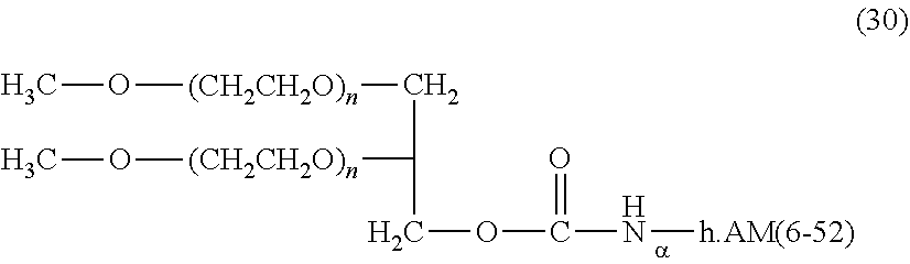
CO[(CH2CH2O)n]CC(COC(N[h.AM(6-52)])=O)[(CH2CH2O)n]OC
